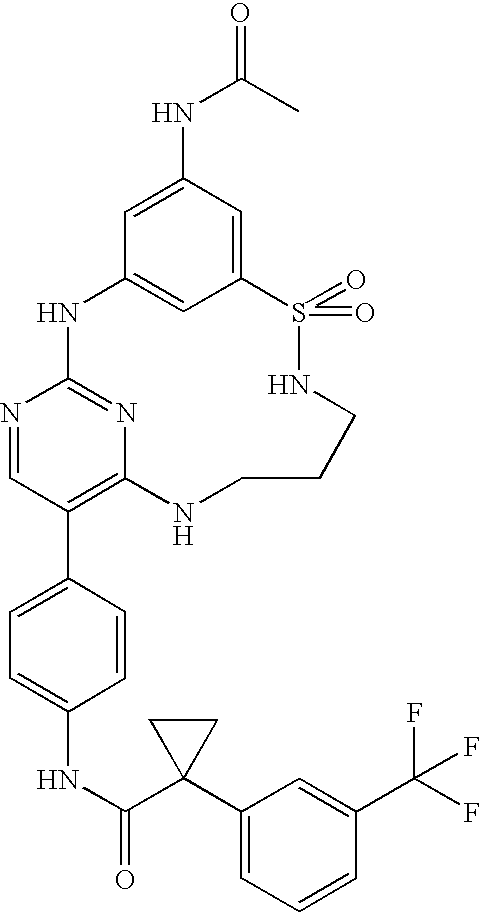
C12=CC(NC(C)=O)=CC(=C1)NC1=NC(=C(C3=CC=C(NC(C4(C5=CC=CC(C(F)(F)F)=C5)CC4)=O)C=C3)C=N1)NCCCNS2(=O)=O
